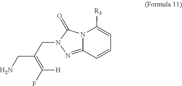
N12C(=NN(CC(=C(F)[H])CN)C1=O)C=CC=C2[R3]
